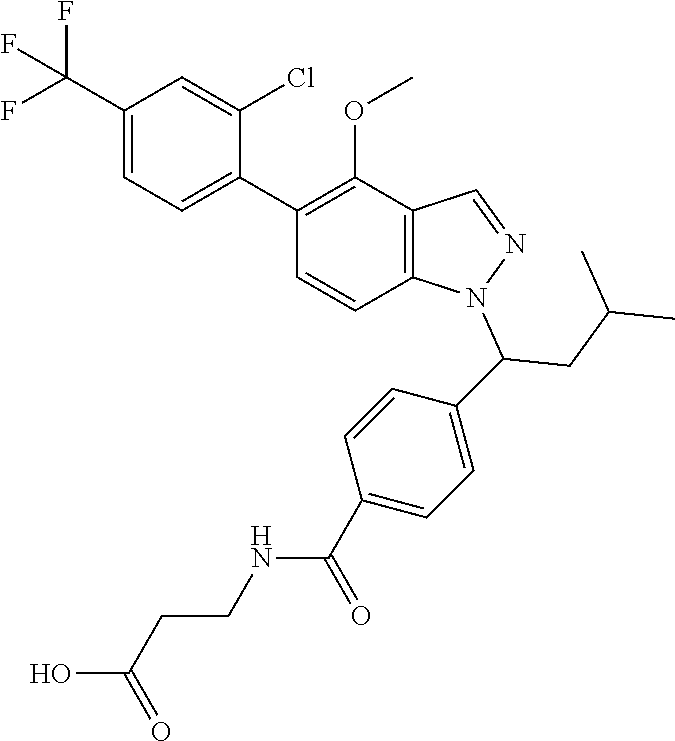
C1(C(F)(F)F)=CC=C(C2=C(OC)C3=C(C=C2)N(C(CC(C)C)C2=CC=C(C(NCCC(O)=O)=O)C=C2)N=C3)C(Cl)=C1
